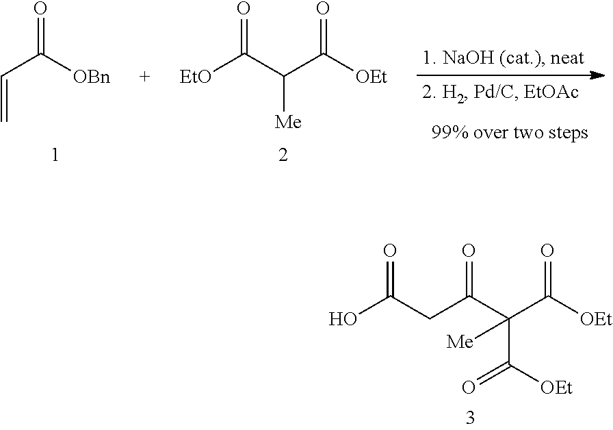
[EtO]C(=O)C(C([OEt])=O)[Me].C=CC(=O)[OBn].C(C(=O)C(C([OEt])=O)(C(=O)[OEt])[Me])C(O)=O
